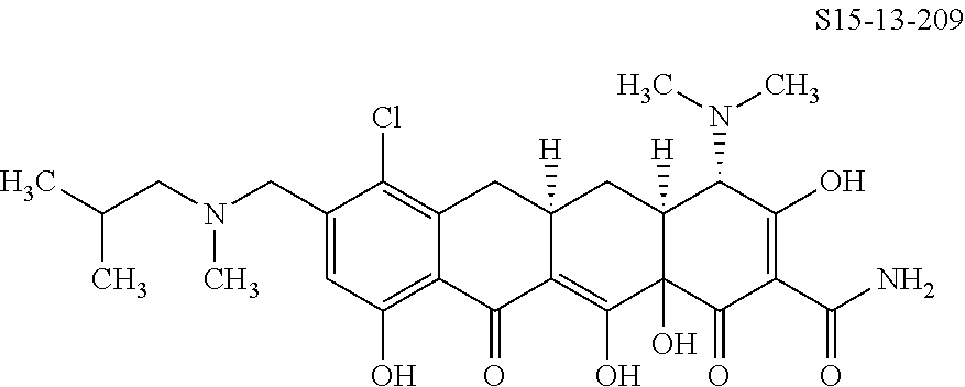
C1(CN(CC(C)C)C)=CC(O)=C2C(=C1Cl)CC1([H])C(=C(O)C3(O)C([H])(C1)C(N(C)C)C(O)=C(C(N)=O)C3=O)C2=O
